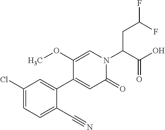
ClC1=CC=C(C#N)C(C2=CC(=O)N(C(C(O)=O)CC(F)F)C=C2OC)=C1
